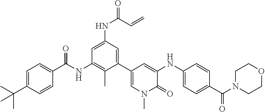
CC(C1=CC=C(C(NC2=C(C)C(C3=CN(C)C(=O)C(NC4=CC=C(C(N5CCOCC5)=O)C=C4)=C3)=CC(NC(C=C)=O)=C2)=O)C=C1)(C)C
